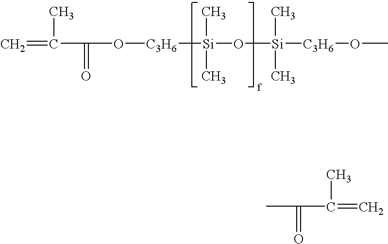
C=C(C)C(=O)O[C3H6][Si](O[Si](C)(C)[C3H6]OC)(C)C.CC(=O)C(=C)C
